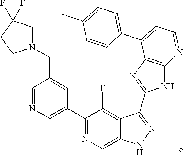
C1=NC=C(C2=NC=C3C(=C2F)C(C2=NC4=C(N2)N=CC=C4C2=CC=C(F)C=C2)=NN3)C=C1CN1CC(F)(F)CC1
